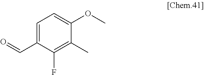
C1=C(C=O)C(F)=C(C)C(OC)=C1
